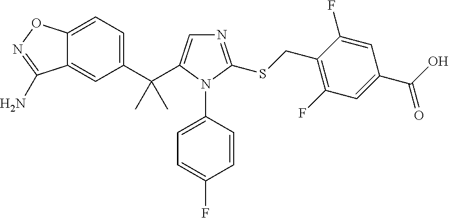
C1(C(C2=CN=C(SCC3=C(F)C=C(C(O)=O)C=C3F)N2C2=CC=C(F)C=C2)(C)C)=CC=C2C(=C1)C(N)=NO2
